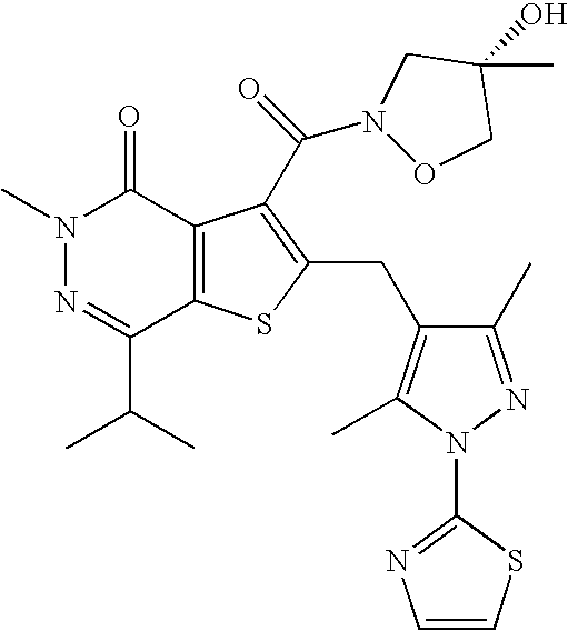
N1(C)N=C(C(C)C)C2=C(C1=O)C(C(N1OCC(O)(C)C1)=O)=C(CC1=C(C)N(C3=NC=CS3)N=C1C)S2
